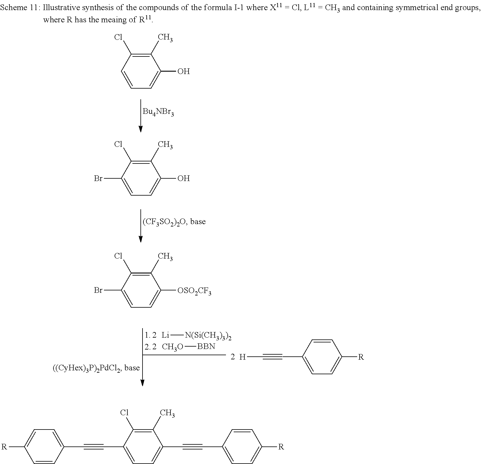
C1(C)=C(Cl)C(Br)=CC=C1[OSO2CF3].C1(C)=C(Cl)C=CC=C1O.C1(C)=C(Cl)C(Br)=CC=C1O.[Li][N(Si(CH3)3)2].[CH3O][BBN].C1=CC(C#C[H])=CC=C1[R].C1=C(C#CC2=CC=C(C#CC3=CC=C([R])C=C3)C(C)=C2Cl)C=CC([R])=C1
